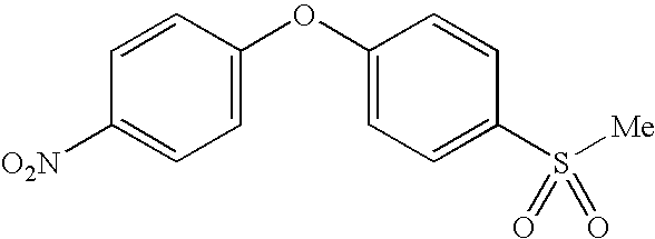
C1=C(OC2=CC=C(S([Me])(=O)=O)C=C2)C=CC([O2N])=C1
